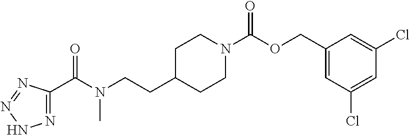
C1(COC(N2CCC(CCN(C(=O)C3=NNN=N3)C)CC2)=O)=CC(Cl)=CC(Cl)=C1
